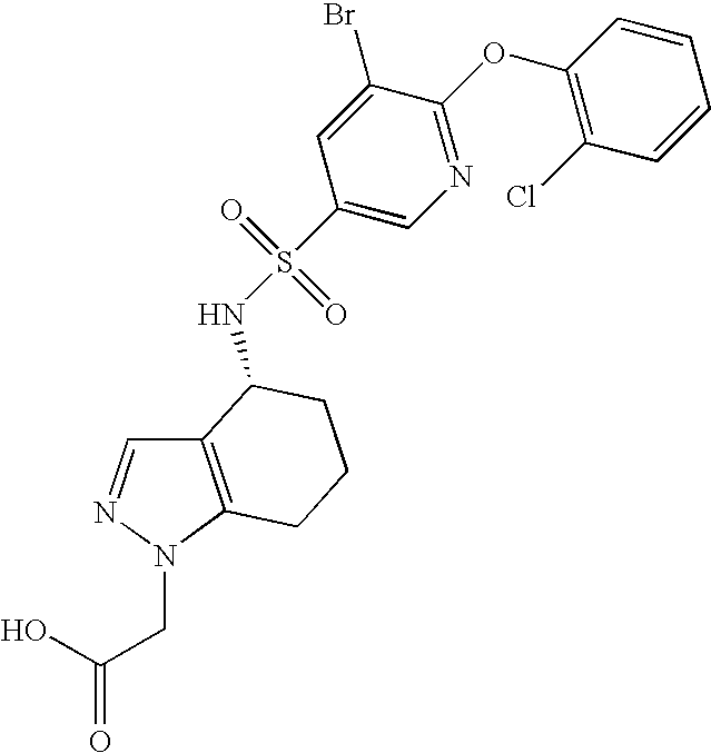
OC(CN1C2=C(C=N1)C(NS(C1=CN=C(OC3=C(Cl)C=CC=C3)C(Br)=C1)(=O)=O)CCC2)=O
